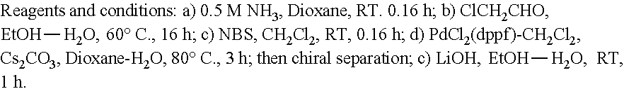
[EtOH][H2O].[EtOH][H2O]
